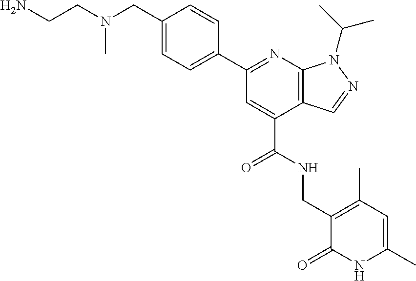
C1=C(CN(CCN)C)C=CC(C2=NC3=C(C(C(=O)NCC4=C(C)C=C(C)NC4=O)=C2)C=NN3C(C)C)=C1
